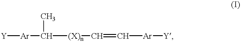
[Y][Ar]C([(X)n]C=C[Ar][Y])C
